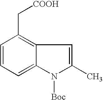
C1=CC=C2C(=C1C[COOH])C=C(C)N2[Boc]
